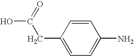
C1=C(CC(O)=O)C=CC(N)=C1
